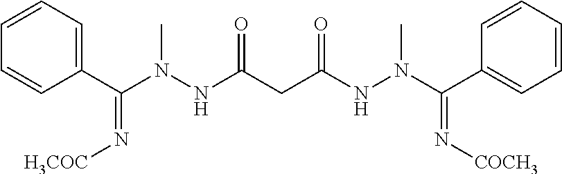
C1=CC(C(N(NC(CC(=O)NN(C)C(=N[COCH3])C2=CC=CC=C2)=O)C)=N[H3COC])=CC=C1
